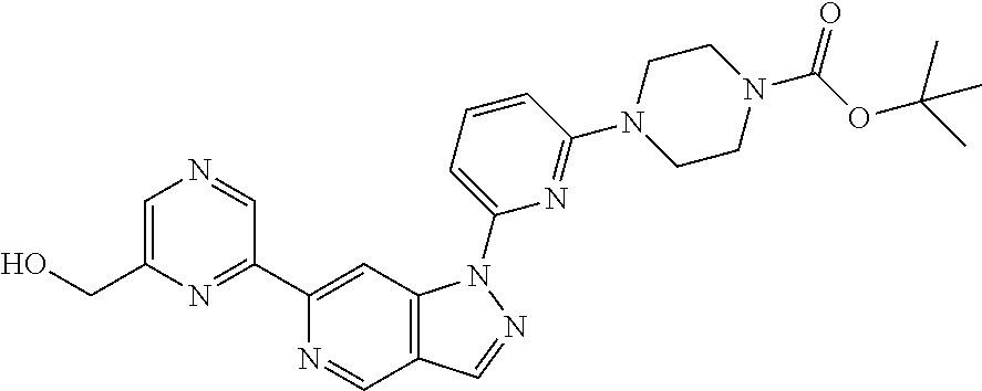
N1=CC2=C(C=C1C1=NC(CO)=CN=C1)N(C1=CC=CC(N3CCN(C(OC(C)(C)C)=O)CC3)=N1)N=C2
